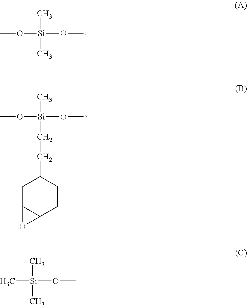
CO[Si](OC)(C)C.CO[Si](OC)(C)CCC1CC2C(CC1)O2.C[Si](OC)(C)C
